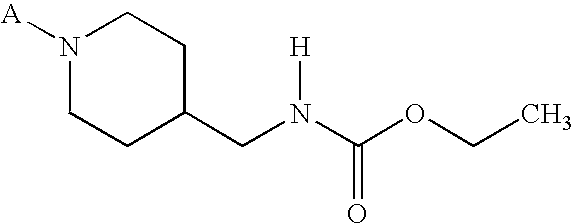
[A]N1CCC(CN(C(OCC)=O)[H])CC1
